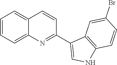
C1=CC=C2C(=C1)C=CC(C1=CNC3=C1C=C(Br)C=C3)=N2
